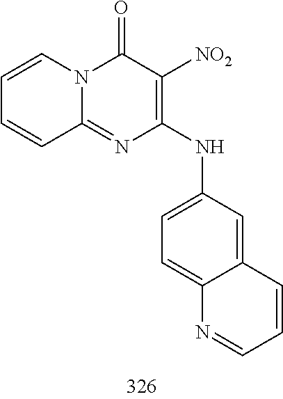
C1=CC=CC2=NC(NC3=CC=C4C(=C3)C=CC=N4)=C([NO2])C(=O)N12
